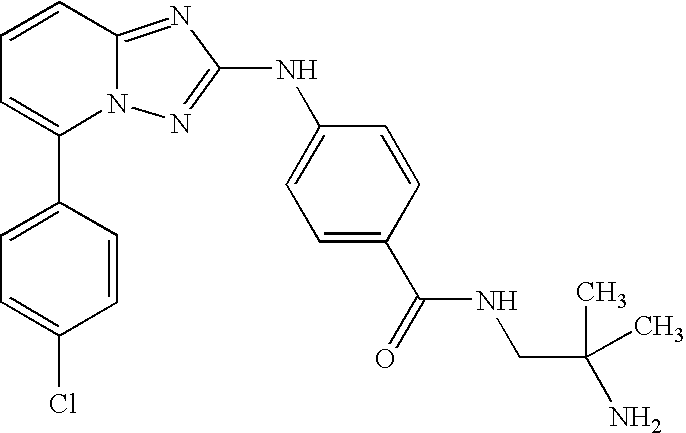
C1(C2=CC=CC3=NC(NC4=CC=C(C(NCC(C)(C)N)=O)C=C4)=NN23)=CC=C(Cl)C=C1
